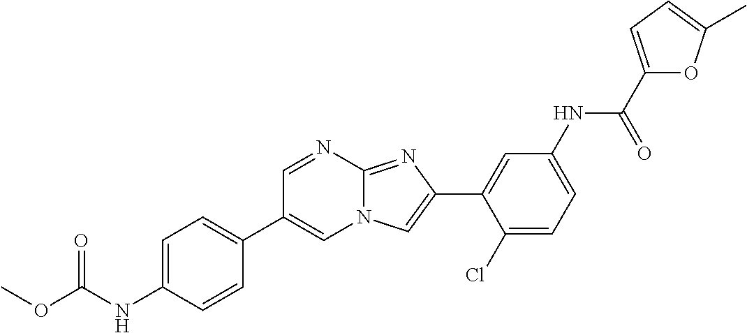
C1=NC2=NC(C3=CC(NC(C4=CC=C(C)O4)=O)=CC=C3Cl)=CN2C=C1C1=CC=C(NC(OC)=O)C=C1
